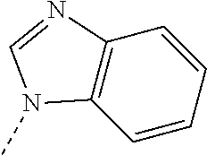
C12=C(C=CC=C1)N(C)C=N2
